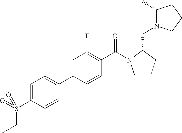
C1=C(S(CC)(=O)=O)C=CC(C2=CC(F)=C(C(=O)N3CCCC3CN3C(C)CCC3)C=C2)=C1
